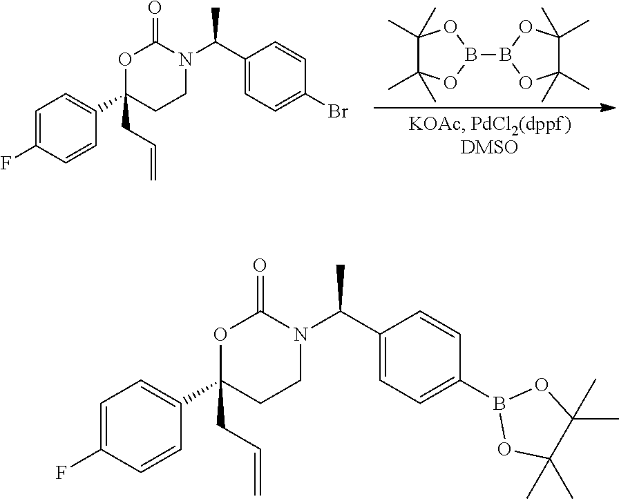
C1=C(F)C=CC(C2(CC=C)CCN(C(C3=CC=C(Br)C=C3)C)C(=O)O2)=C1.C1(C)(C)C(C)(C)OB(B2OC(C)(C)C(C)(C)O2)O1.C1=C(F)C=CC(C2(CC=C)CCN(C(C3=CC=C(B4OC(C)(C)C(C)(C)O4)C=C3)C)C(=O)O2)=C1
